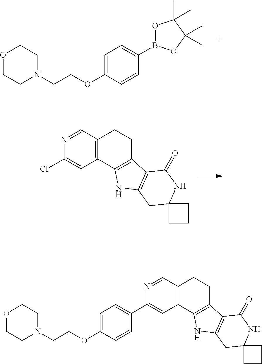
O1CCN(CCOC2=CC=C(B3OC(C)(C)C(C)(C)O3)C=C2)CC1.C12=C(C3=C(CC1)C1=C(N3)CC3(NC1=O)CCC3)C=C(Cl)N=C2.N1=CC2=C(C=C1C1=CC=C(OCCN3CCOCC3)C=C1)C1=C(CC2)C2=C(N1)CC1(NC2=O)CCC1
